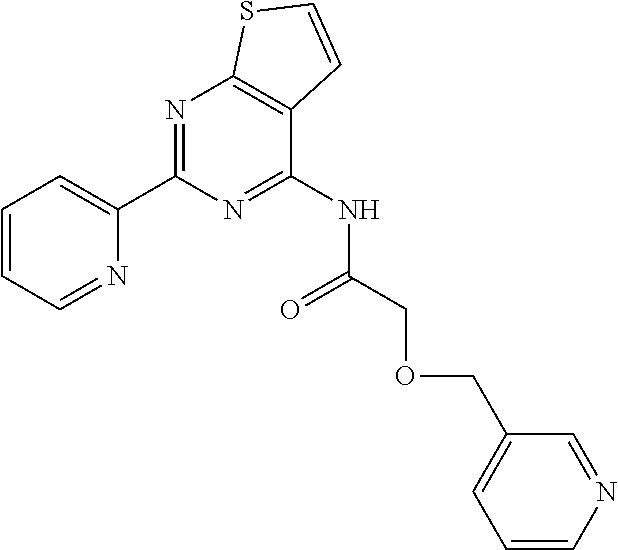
N1=C(C2=CC=CC=N2)N=C(NC(COCC2=CC=CN=C2)=O)C2=C1SC=C2
